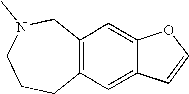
C12=C(C=C3C(=C1)OC=C3)CCCN(C)C2
